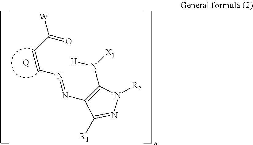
C(=CN=NC1=C(N([H])[X1])N([R2])N=C1[R1])C(=O)[W].[Q]
